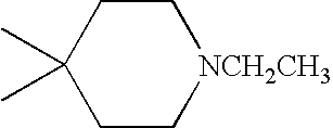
C1CC(C)(C)CC[NCH2CH3]1
